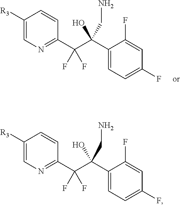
C1([R3])=CN=C(C(C(C2=CC=C(F)C=C2F)(O)CN)(F)F)C=C1.C1([R3])=CN=C(C(C(C2=CC=C(F)C=C2F)(O)CN)(F)F)C=C1
